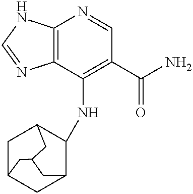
C12=C(C(NC3C4CC5CC3CC(C4)C5)=C(C(N)=O)C=N1)N=CN2
